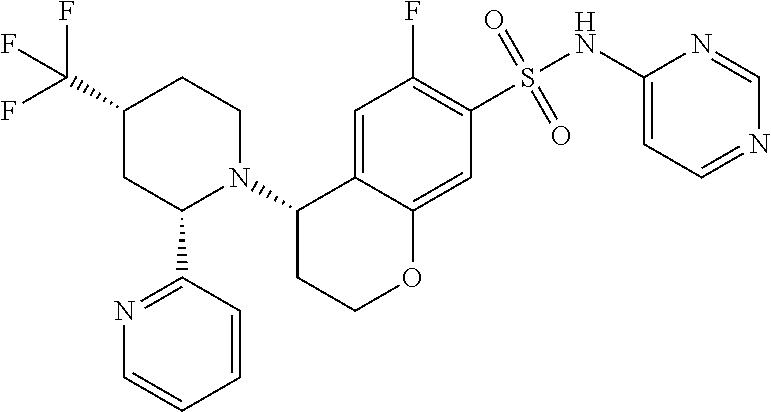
C1=C2C(=CC(S(NC3=CC=NC=N3)(=O)=O)=C1F)OCCC2N1CCC(C(F)(F)F)CC1C1=NC=CC=C1
